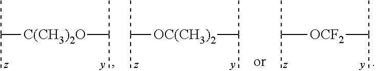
CC(C)[OC(CH3)2]C(C)C.CC(C)[C(CH3)2O]C(C)C.CC(C)[OCF2]C(C)C
